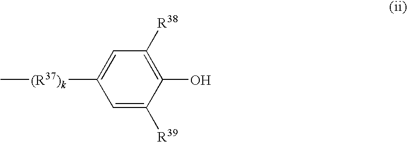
C1([R38])=C(O)C([R39])=CC([(R37)k]C)=C1
